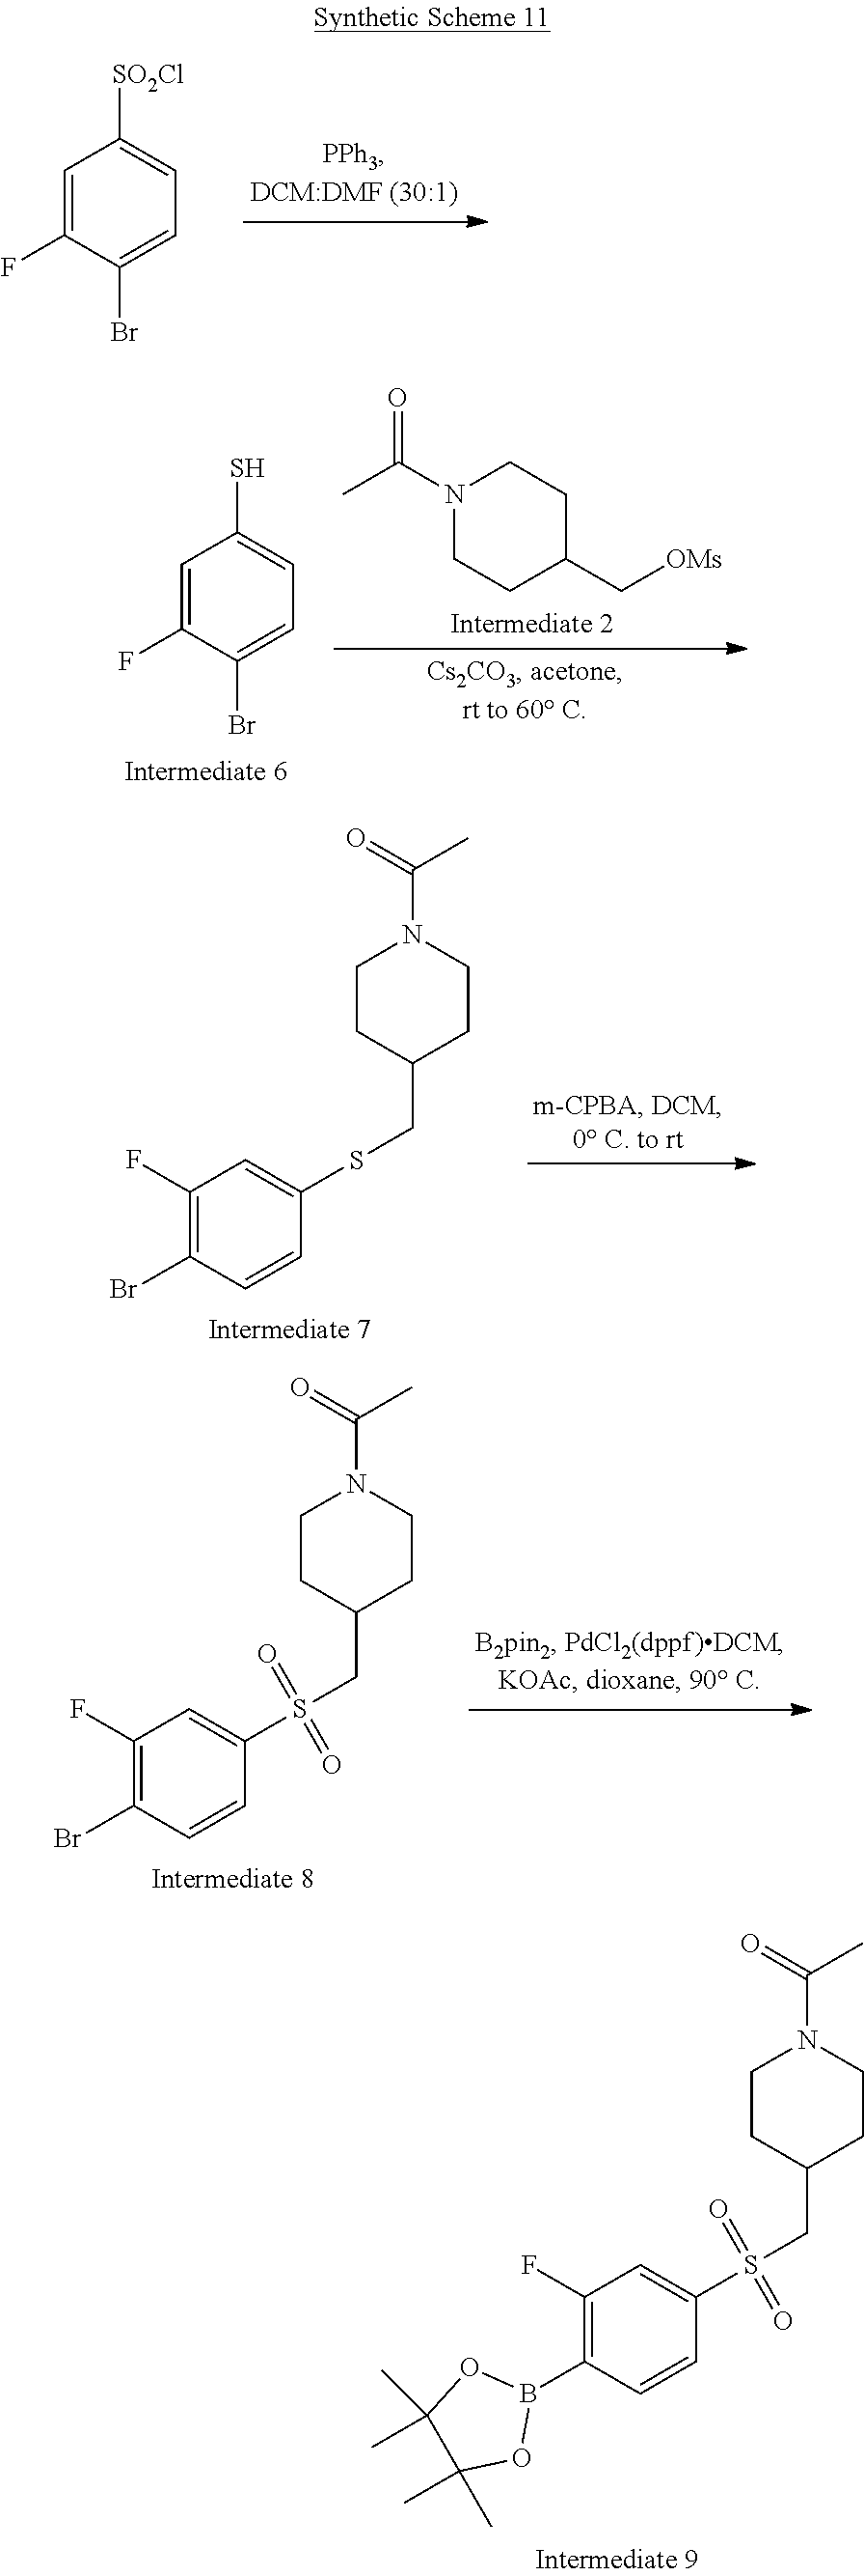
C1=C(F)C(Br)=CC=C1[SO2Cl].N1(C(C)=O)CCC(C[OMs])CC1.C1=C(F)C(Br)=CC=C1S.C1(F)=C(Br)C=CC(SCC2CCN(C(=O)C)CC2)=C1.C1(F)=C(Br)C=CC(S(CC2CCN(C(=O)C)CC2)(=O)=O)=C1.C1(F)=C(B2OC(C)(C)C(C)(C)O2)C=CC(S(CC2CCN(C(=O)C)CC2)(=O)=O)=C1
